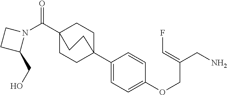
N1(C(C23CCC(C4=CC=C(OCC(CN)=CF)C=C4)(CC2)CC3)=O)CCC1CO
